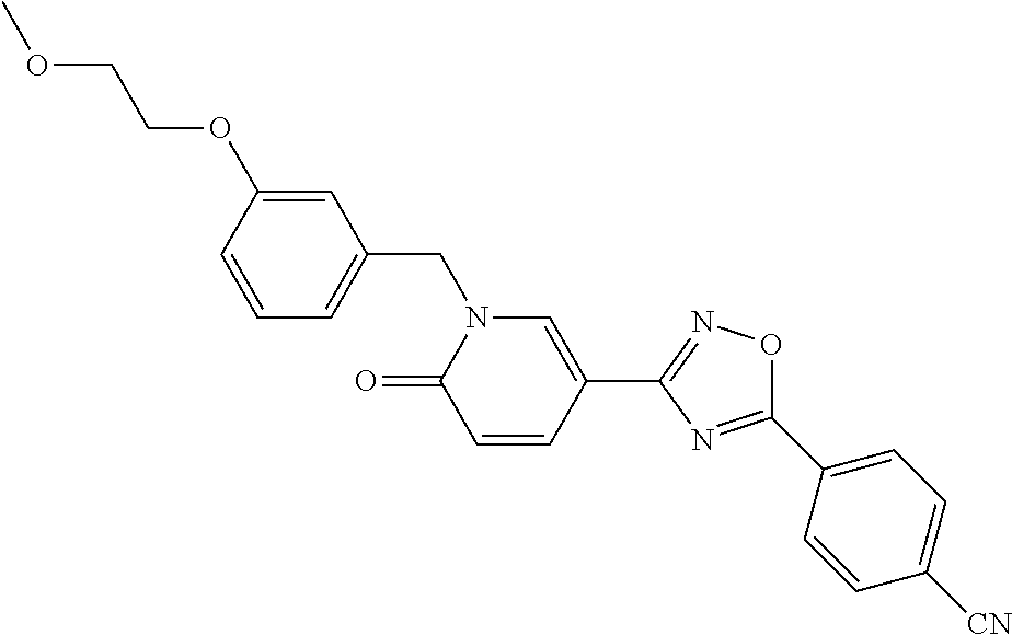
C1=CC(OCCOC)=CC(CN2C(=O)C=CC(C3=NOC(C4=CC=C([CN])C=C4)=N3)=C2)=C1
